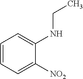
C1=CC=C([NO2])C(NCC)=C1
